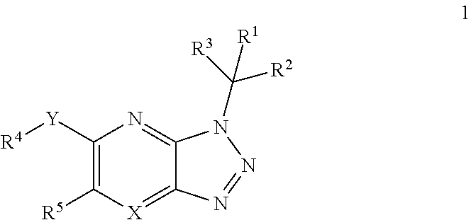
C1([Y][R4])=C([R5])[X]=C2C(=N1)N(C([R3])([R2])[R1])N=N2
